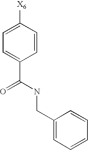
C1=C([X6])C=CC(C(NCC2=CC=CC=C2)=O)=C1
